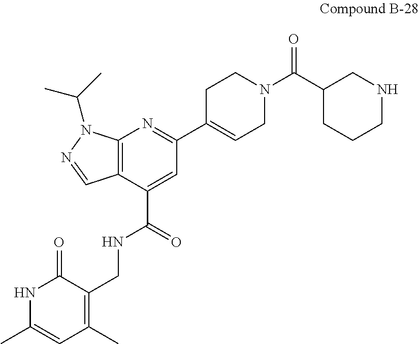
C(C1CCCNC1)(N1CCC(C2=NC3=C(C(C(=O)NCC4=C(C)C=C(C)NC4=O)=C2)C=NN3C(C)C)=CC1)=O
